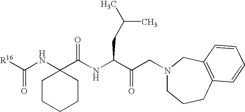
C(NC(C(CN1CCCC2=C(C1)C=CC=C2)=O)CC(C)C)(C1(NC([R16])=O)CCCCC1)=O
